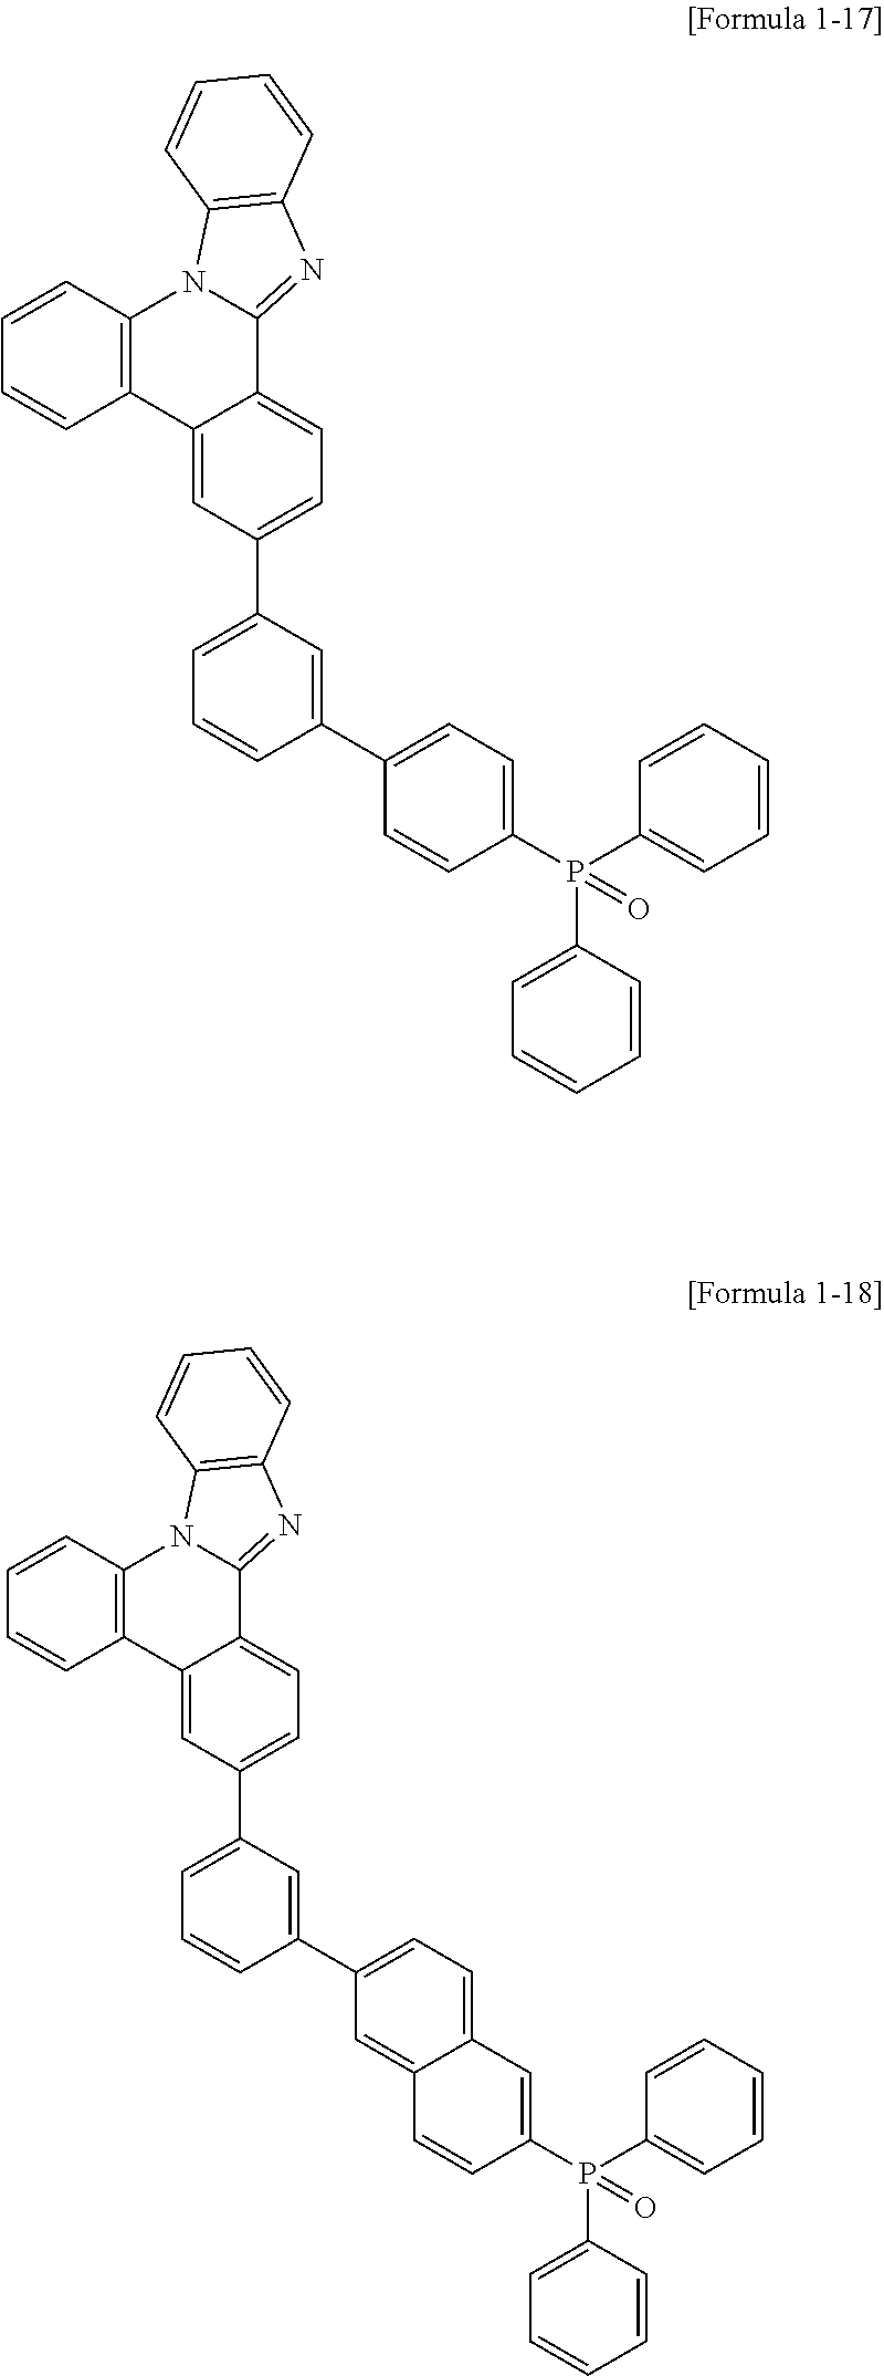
C1(P(C2=CC=CC=C2)(C2=CC=CC=C2)=O)=CC=C(C2=CC(C3=CC=C4C(=C3)C3=C(N5C4=NC4=C5C=CC=C4)C=CC=C3)=CC=C2)C=C1.C1(P(C2=CC=CC=C2)(C2=CC=CC=C2)=O)=CC2=CC=C(C3=CC(C4=CC=C5C(=C4)C4=C(N6C5=NC5=C6C=CC=C5)C=CC=C4)=CC=C3)C=C2C=C1
